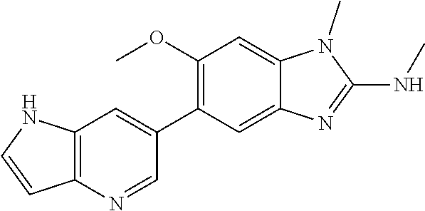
C12=C(N=CC(C3=C(OC)C=C4C(=C3)N=C(NC)N4C)=C1)C=CN2
